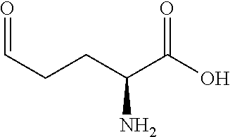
O=CCCC(C(O)=O)N
